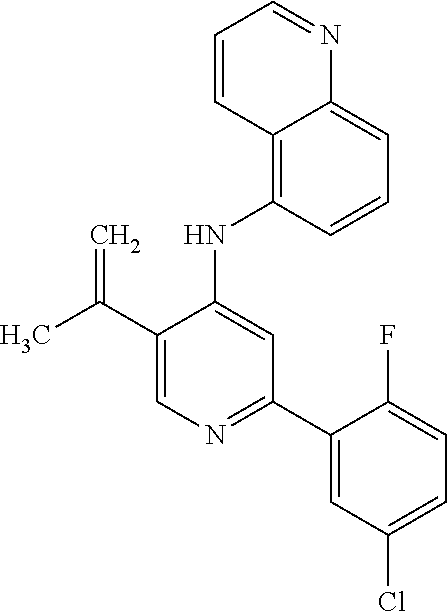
C1(NC2=CC(C3=CC(Cl)=CC=C3F)=NC=C2C(C)=C)=C2C(=CC=C1)N=CC=C2
